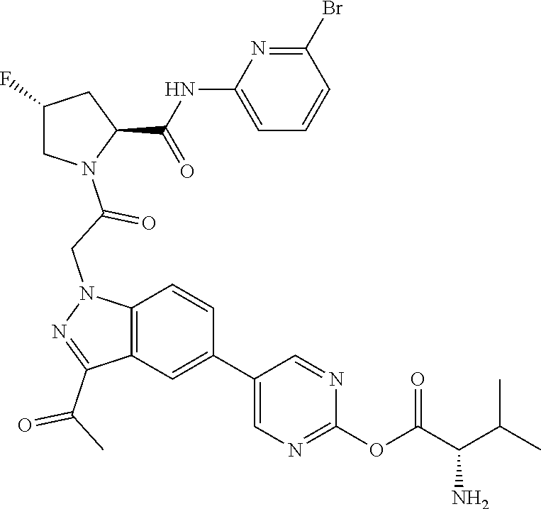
C1(Br)=NC(NC(C2CC(F)CN2C(CN2N=C(C(=O)C)C3=C2C=CC(C2=CN=C(OC(C(C(C)C)N)=O)N=C2)=C3)=O)=O)=CC=C1
